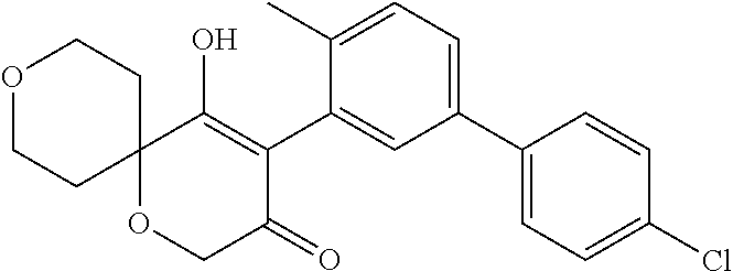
C1(C2=CC=C(C)C(C3=C(O)C4(OCC3=O)CCOCC4)=C2)=CC=C(Cl)C=C1
